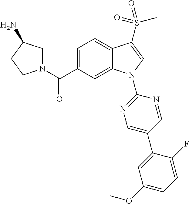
C(C1=CC=C2C(=C1)N(C1=NC=C(C3=CC(OC)=CC=C3F)C=N1)C=C2S(=O)(C)=O)(=O)N1CC(N)CC1
